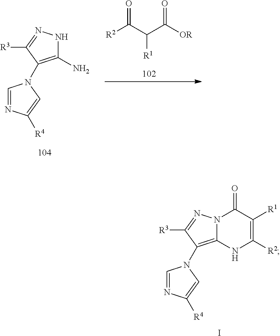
C1=NC([R4])=CN1C1=C(N)NN=C1[R3].[R2]C(C(C([OR])=O)[R1])=O.N12C(=C(N3C=NC([R4])=C3)C([R3])=N1)NC([R2])=C([R1])C2=O.I
